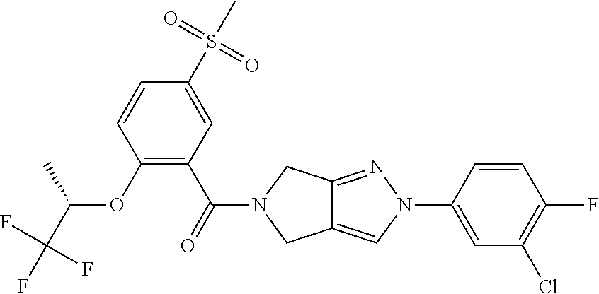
C1(S(C)(=O)=O)=CC(C(=O)N2CC3=CN(C4=CC(Cl)=C(F)C=C4)N=C3C2)=C(OC(C(F)(F)F)C)C=C1
